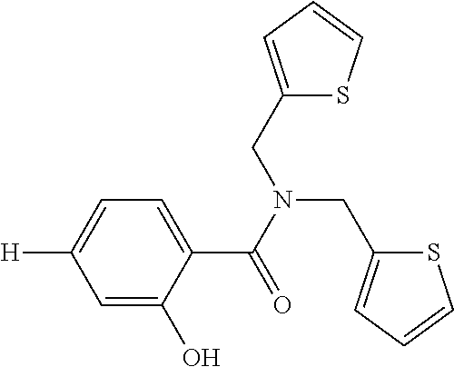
C1=C(O)C(C(N(CC2=CC=CS2)CC2=CC=CS2)=O)=CC=C1[H]
